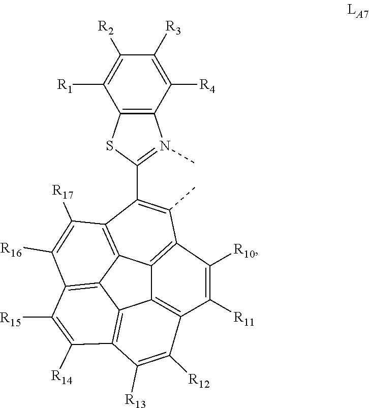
C12=C3C([R11])=C([R10])C4=C1C1=C(C(C5=N(C)C6=C(S5)C([R1])=C([R2])C([R3])=C6[R4])=C4C)C([R17])=C([R16])C4=C1C2=C(C([R13])=C3[R12])C([R14])=C4[R15]
